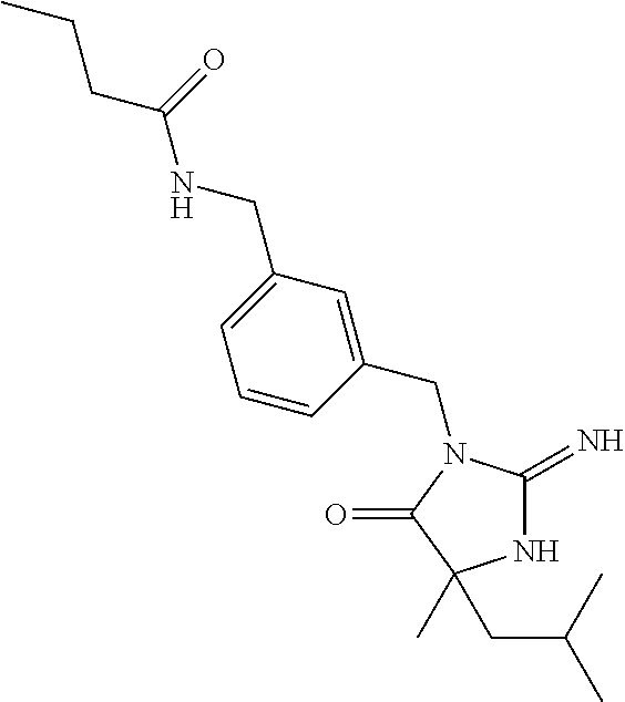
N1C(=N)N(CC2=CC(CNC(CCC)=O)=CC=C2)C(=O)C1(CC(C)C)C
